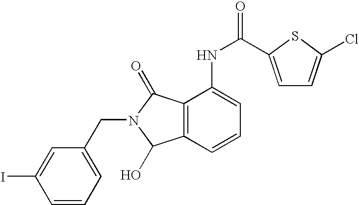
C1=CC=C(CN2C(=O)C3=C(C2O)C=CC=C3NC(=O)C2=CC=C(Cl)S2)C=C1I
